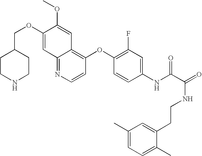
C12=NC=CC(OC3=C(F)C=C(NC(C(=O)NCCC4=CC(C)=CC=C4C)=O)C=C3)=C1C=C(OC)C(OCC1CCNCC1)=C2
